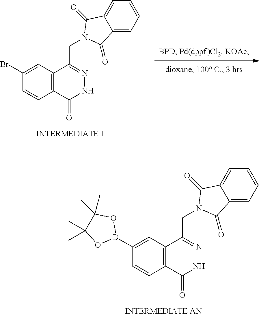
C12=C(C(CN3C(=O)C4=CC=CC=C4C3=O)=NNC1=O)C=C(B1OC(C)(C)C(C)(C)O1)C=C2.C12=C(C(CN3C(=O)C4=CC=CC=C4C3=O)=NNC1=O)C=C(Br)C=C2
